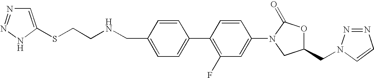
C(C1=CC=C(C2=C(F)C=C(N3CC(CN4C=CN=N4)OC3=O)C=C2)C=C1)NCCSC1=CN=NN1
